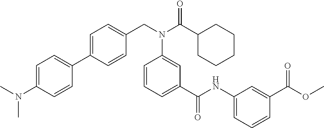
C1=C(N(C)C)C=CC(C2=CC=C(CN(C(C3CCCCC3)=O)C3=CC(C(=O)NC4=CC=CC(C(OC)=O)=C4)=CC=C3)C=C2)=C1
